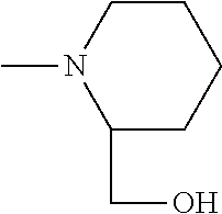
C1CN(C)C(CO)CC1
